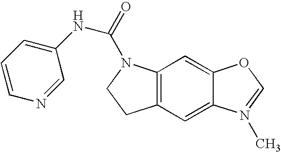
C12=C(C=C3C(=C1)OC=N3C)CCN2C(=O)NC1=CC=CN=C1
